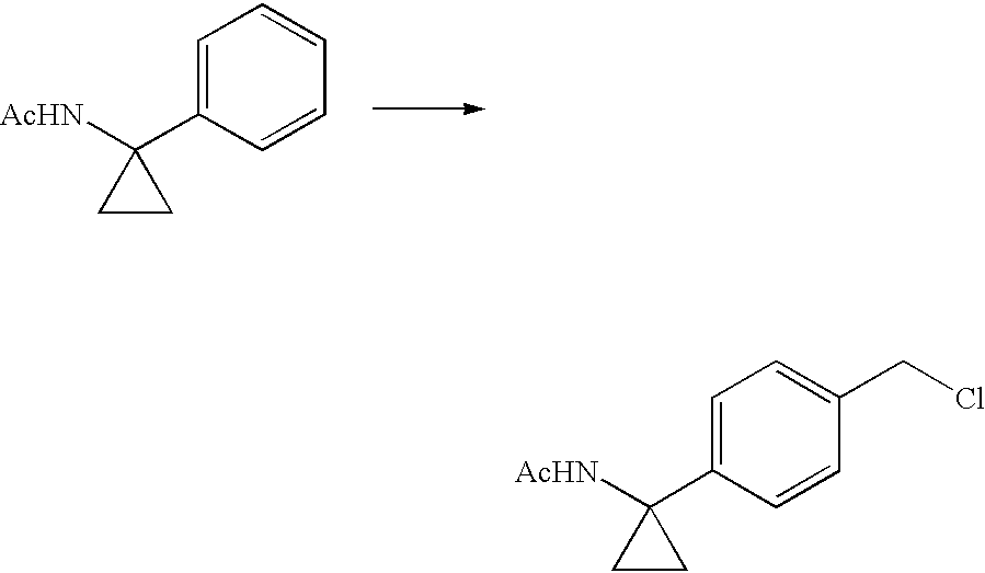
C1=C(C2([AcHN])CC2)C=CC=C1.C1=C(C2([AcHN])CC2)C=CC(CCl)=C1
